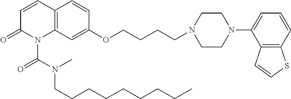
C12=C(C=C(OCCCCN3CCN(C4=CC=CC5=C4C=CS5)CC3)C=C1)N(C(N(C)CCCCCCCCC)=O)C(=O)C=C2
